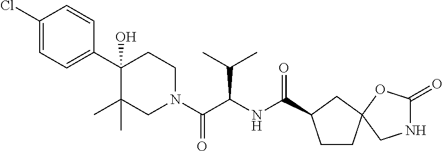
C1(Cl)=CC=C(C2(O)C(C)(C)CN(C(C(NC(=O)C3CCC4(C3)OC(=O)NC4)C(C)C)=O)CC2)C=C1
